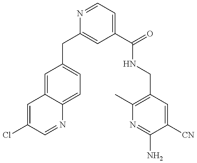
C1(CC2=CC(C(=O)NCC3=C(C)N=C(N)C([CN])=C3)=CC=N2)=CC=C2C(=C1)C=C(Cl)C=N2
